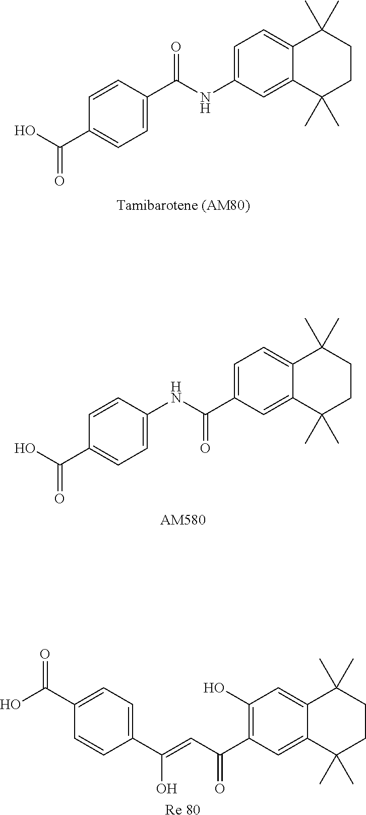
OC(C1=CC=C(C(NC2=CC=C3C(=C2)C(C)(C)CCC3(C)C)=O)C=C1)=O.OC(C1=CC=C(NC(C2=CC=C3C(=C2)C(C)(C)CCC3(C)C)=O)C=C1)=O.[AM580].[Re 80].C1=CC(C(=CC(C2=C(O)C=C3C(=C2)C(C)(C)CCC3(C)C)=O)O)=CC=C1C(O)=O
